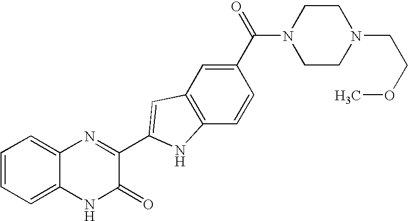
C1=C2C(=CC=C1)N=C(C1=CC3=C(C=CC(C(=O)N4CCN(CCOC)CC4)=C3)N1)C(=O)N2
